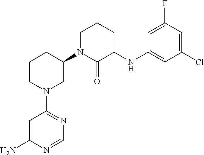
C1=C(N)N=CN=C1N1CC(N2C(=O)C(NC3=CC(Cl)=CC(F)=C3)CCC2)CCC1
